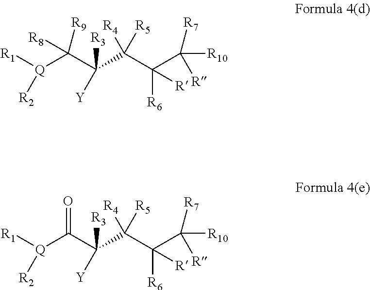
[Q](C(C([R3])([Y])C(C([R6])(C([R7])([R10])[R])[R])([R4])[R5])([R9])[R8])([R1])[R2].[Q](C(C([R3])([Y])C(C([R6])(C([R7])([R10])[R])[R])([R5])[R4])=O)([R1])[R2]
